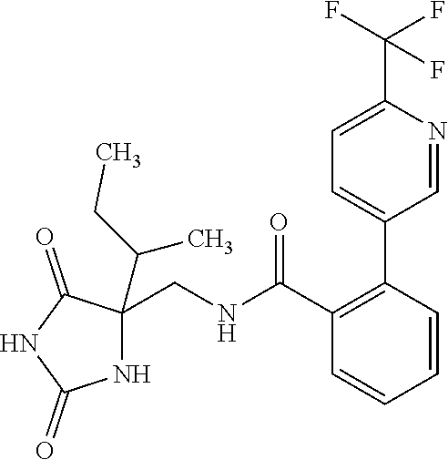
C1=C(C(F)(F)F)N=CC(C2=C(C(NCC3(C(C)CC)NC(=O)NC3=O)=O)C=CC=C2)=C1
